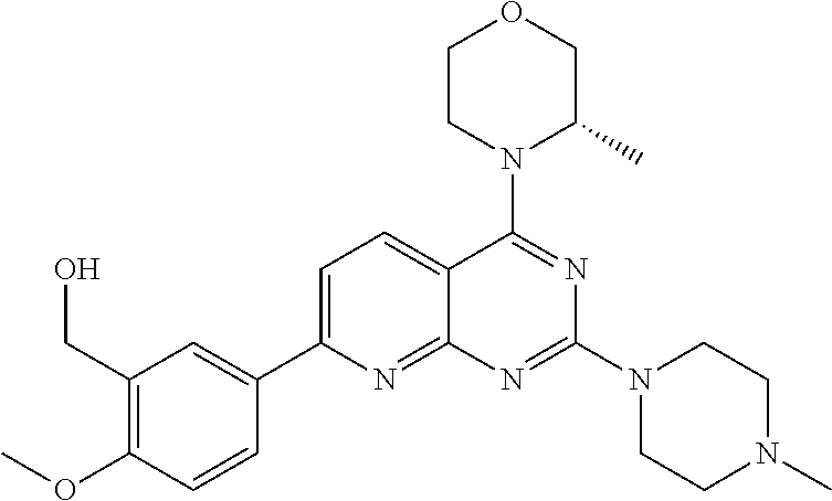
C1=C(C2=CC(CO)=C(OC)C=C2)N=C2C(=C1)C(N1C(C)COCC1)=NC(N1CCN(C)CC1)=N2
